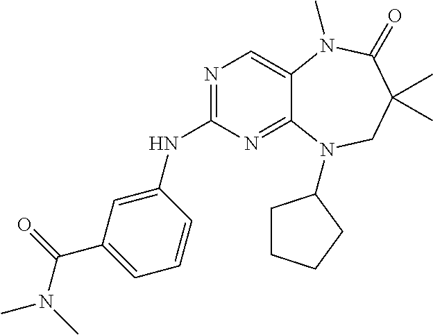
N1=C(NC2=CC(C(=O)N(C)C)=CC=C2)N=C2C(=C1)N(C)C(=O)C(C)(C)CN2C1CCCC1
